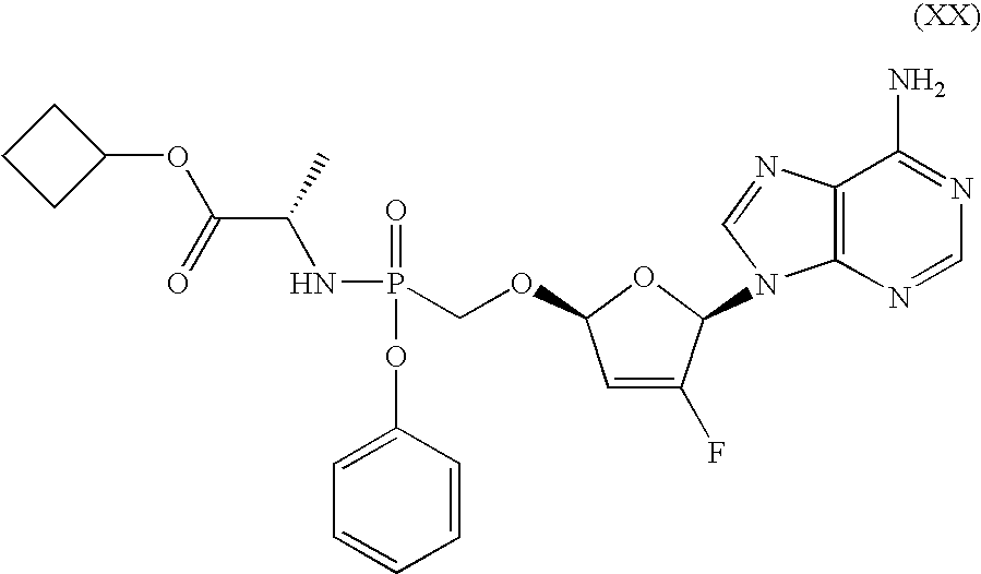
C1CC(OC(=O)C(NP(=O)(OC2=CC=CC=C2)COC2C=C(F)C(N3C4=C(N=C3)C(N)=NC=N4)O2)C)C1
